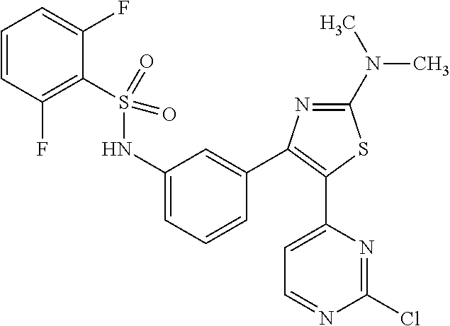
C1=C(C2=C(C3=CC(NS(C4=C(F)C=CC=C4F)(=O)=O)=CC=C3)N=C(N(C)C)S2)N=C(Cl)N=C1
